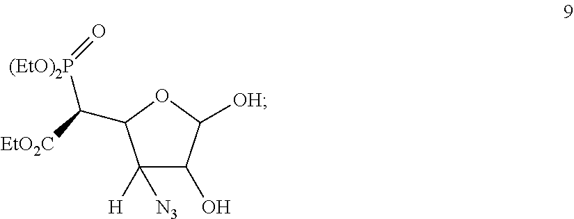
C1([N3])([H])C(O)C([OH])OC1C([(EtO)2P]=O)[EtO2C]
